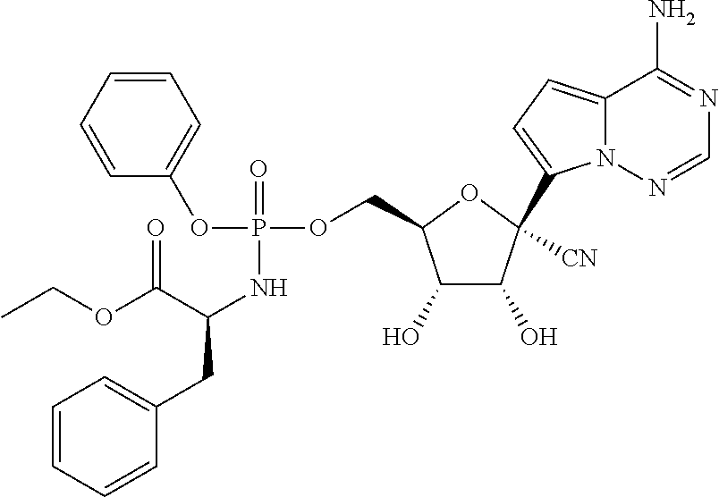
C1(O)C(O)C([CN])(C2=CC=C3N2N=CN=C3N)OC1COP(OC1=CC=CC=C1)(=O)NC(CC1=CC=CC=C1)C(OCC)=O
